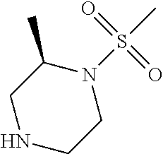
C1NCCN(S(C)(=O)=O)C1C
